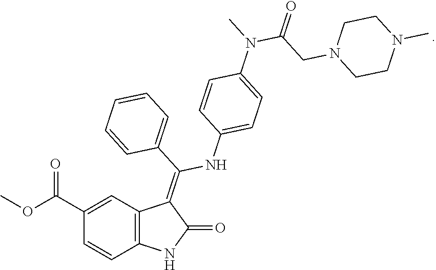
C1(C(OC)=O)=CC2=C(C=C1)NC(=O)C2=C(NC1=CC=C(N(C)C(CN2CCN(C)CC2)=O)C=C1)C1=CC=CC=C1
